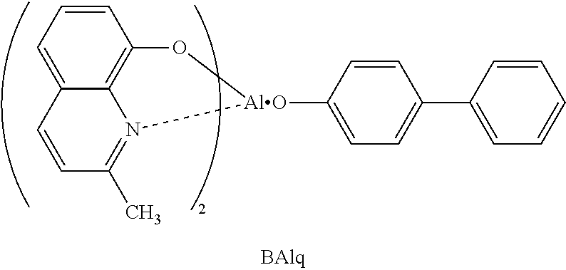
C12=CC=CC3=C1N(=C(C)C=C2)[AlO](C1=CC=C(C2=CC=CC=C2)C=C1)O3
